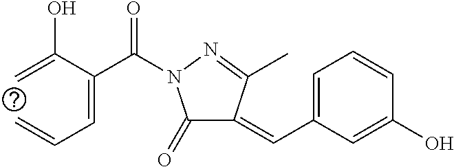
C=C(C(=CC=C)C(=O)N1C(=O)C(=CC2=CC=CC(O)=C2)C(C)=N1)O
